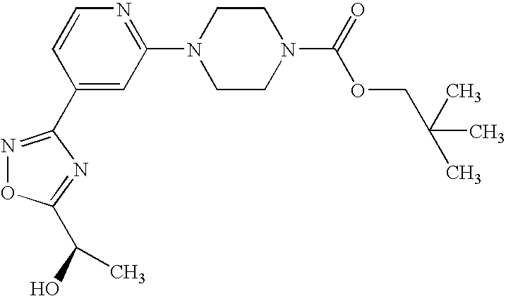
C1(C2=NOC(C(O)C)=N2)=CC(N2CCN(C(=O)OCC(C)(C)C)CC2)=NC=C1
